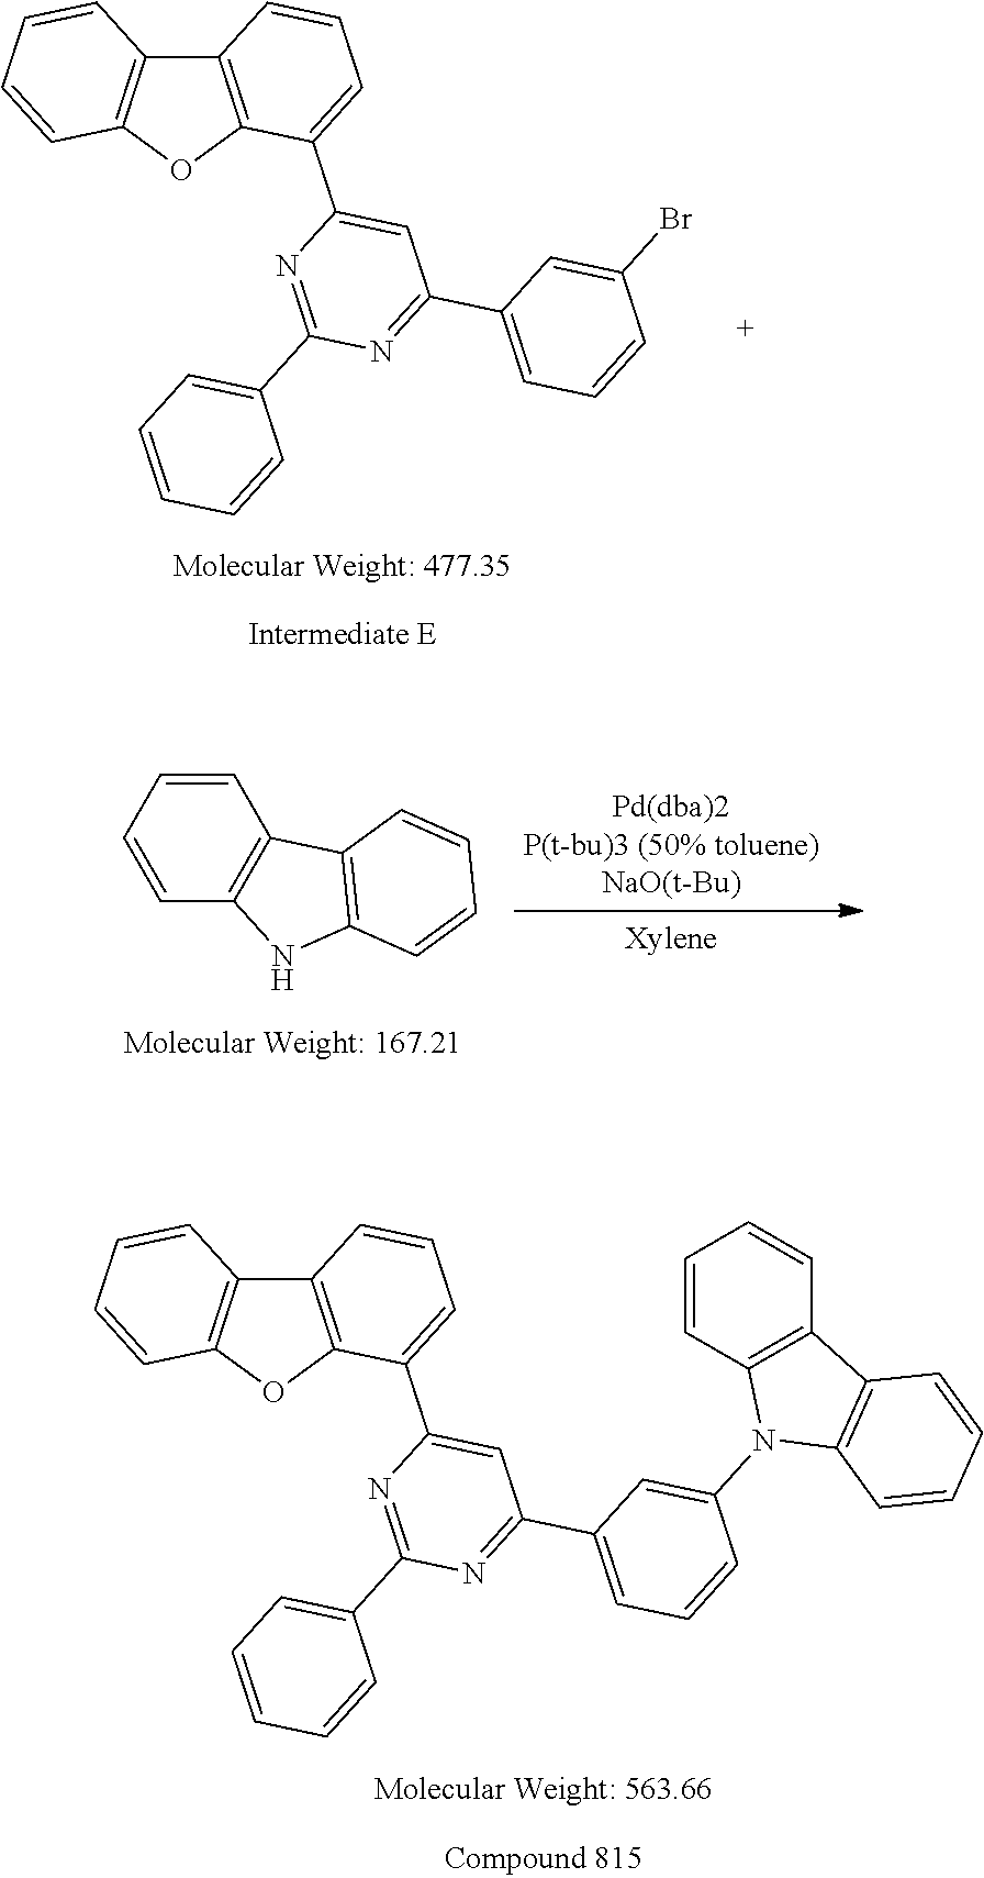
C12=C(OC3=C1C=CC=C3)C(C1=CC(C3=CC=CC(Br)=C3)=NC(C3=CC=CC=C3)=N1)=CC=C2.C1=CC2=C(C=C1)C1=C(N2)C=CC=C1.C12=C(OC3=C1C=CC=C3)C(C1=CC(C3=CC=CC(N4C5=C(C=CC=C5)C5=C4C=CC=C5)=C3)=NC(C3=CC=CC=C3)=N1)=CC=C2
